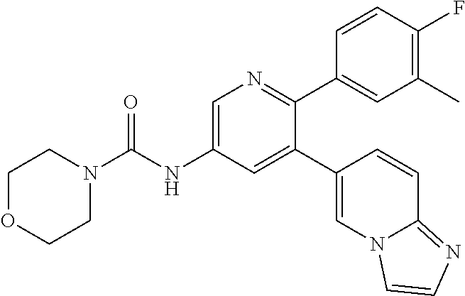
C1=C(NC(N2CCOCC2)=O)C=C(C2=CN3C(=NC=C3)C=C2)C(C2=CC(C)=C(F)C=C2)=N1
